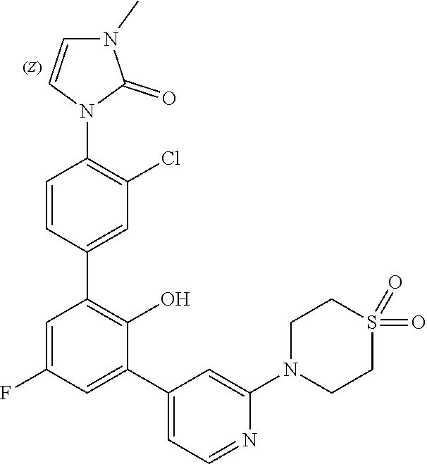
N1(C2=CC(C3=CC(F)=CC(C4=CC(Cl)=C(N5C=CN(C)C5=O)C=C4)=C3O)=CC=N2)CCS(=O)(=O)CC1
